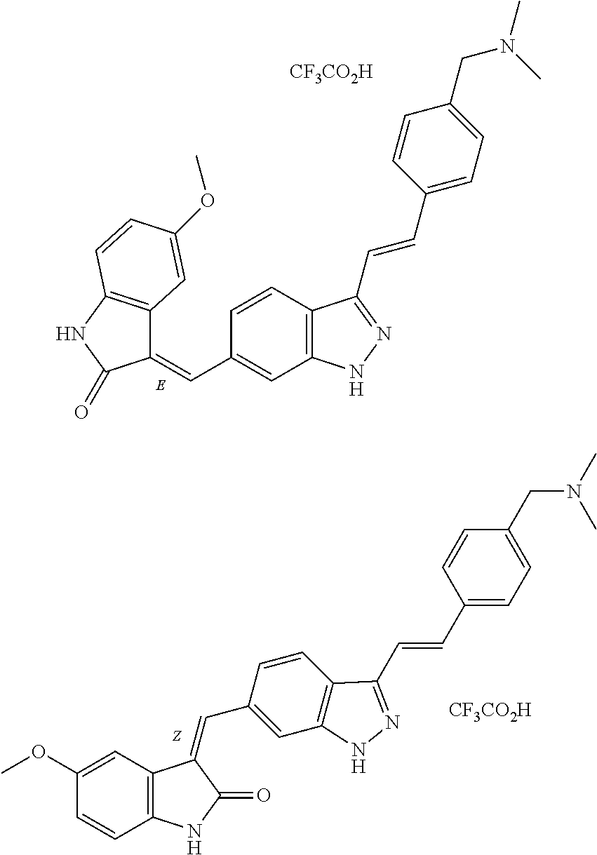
C1=CC2=C(C=C1C=C1C3=C(NC1=O)C=CC(OC)=C3)NN=C2C=CC1=CC=C(CN(C)C)C=C1.[CF3CO2H].C1(OC)=CC2=C(C=C1)NC(=O)C2=CC1=CC2=C(C=C1)C(C=CC1=CC=C(CN(C)C)C=C1)=NN2.[CF3CO2H]
